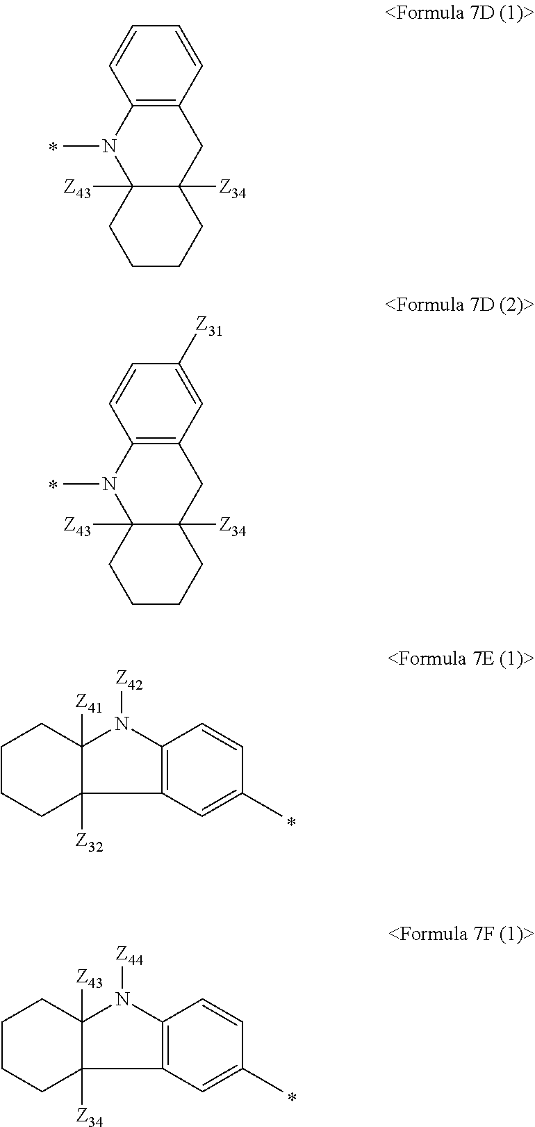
C12([Z34])C([Z43])(CCCC1)N(C)C1=C(C=CC=C1)C2.C12([Z34])C([Z43])(CCCC1)N(C)C1=C(C=C([Z31])C=C1)C2.C12=C(C=C(C)C=C1)C1([Z32])C([Z41])(N2[Z42])CCCC1.C12=C(C=C(C)C=C1)C1([Z34])C([Z43])(N2[Z44])CCCC1
